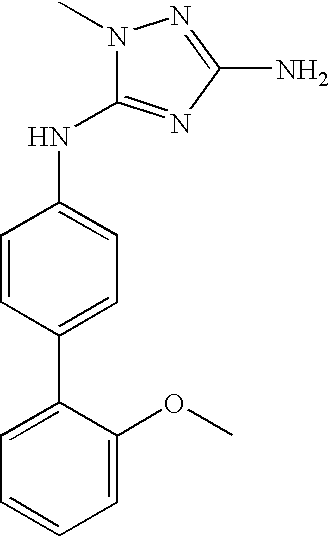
C1=CC(C2=CC=CC=C2OC)=CC=C1NC1=NC(N)=NN1C
